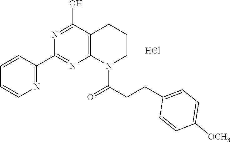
C1=CC(C2=NC3=C(C(O)=N2)CCCN3C(CCC2=CC=C([OCH3])C=C2)=O)=NC=C1.Cl
